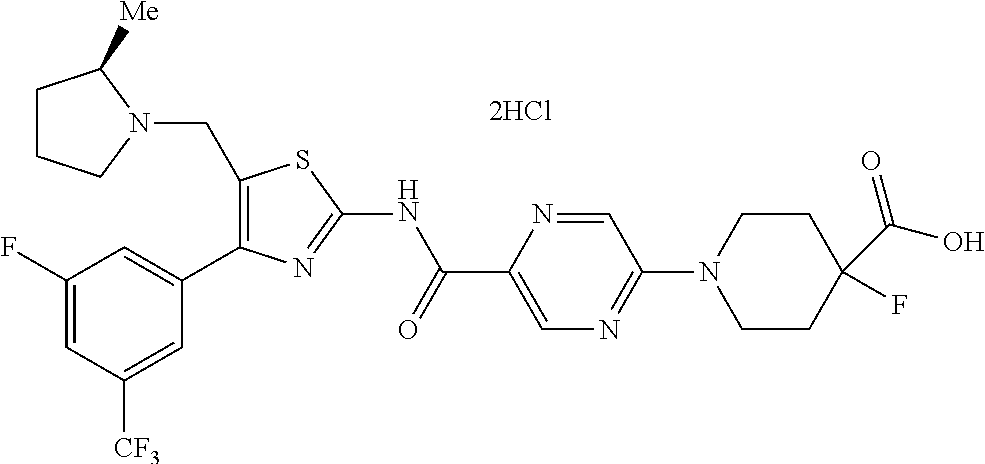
C1(CN2C([Me])CCC2)=C(C2=CC(F)=CC([CF3])=C2)N=C(NC(C2=CN=C(N3CCC(C(O)=O)(F)CC3)C=N2)=O)S1
